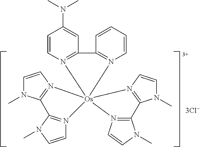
C1=CN2=C(C=C1N(C)C)C1=N(C=CC=C1)[Os]213(N2=C(N(C)C=C2)C2=N1C=CN2C)N1=C(N(C)C=C1)C1=N3C=CN1C
